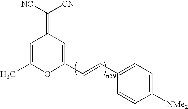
C(=C1C=C(C)OC(C=CC2=CC=C([NMe2])C=C2)=C1)([NC])[CN]
